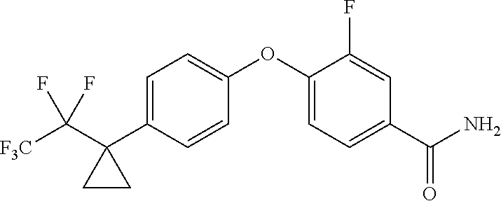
C1=C(C2(C([F3C])(F)F)CC2)C=CC(OC2=CC=C(C(N)=O)C=C2F)=C1
